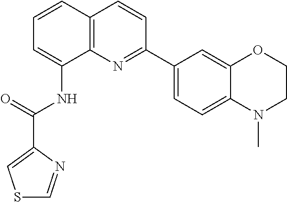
C1=CC2=C(C(NC(=O)C3=CSC=N3)=C1)N=C(C1=CC=C3C(=C1)OCCN3C)C=C2
